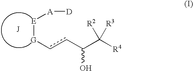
[E]([G]ccC(C([R4])([R2])[R3])O)[A][D]
